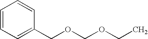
C1=CC=C(COCOCC)C=C1
